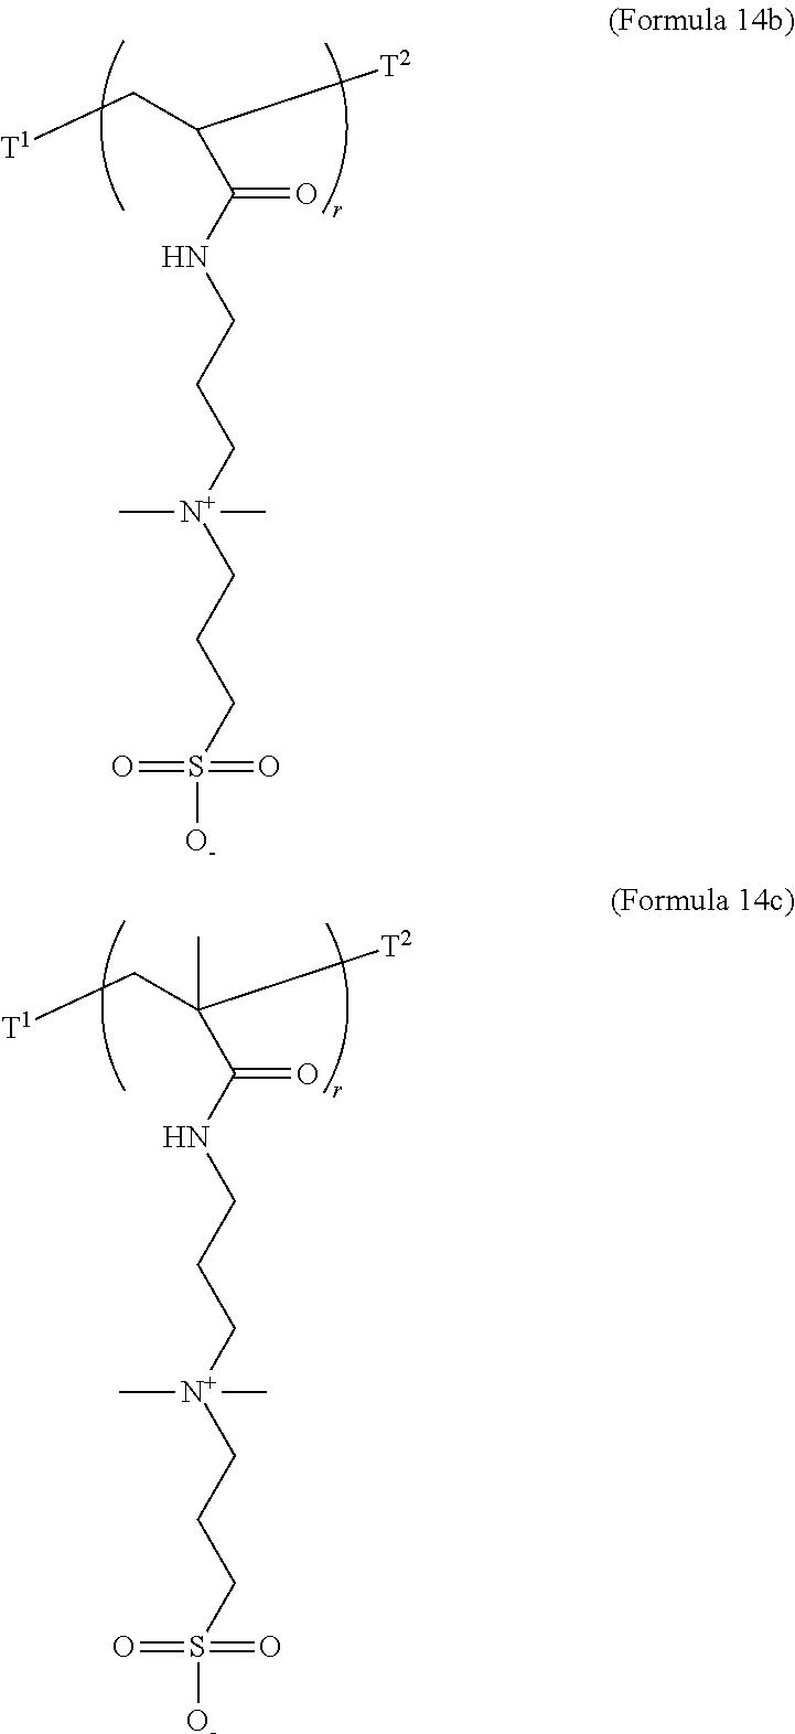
C(C(NCCC[N+](C)(C)CCCS([O-])(=O)=O)=O)(C[T1])[T2].C(C(NCCC[N+](C)(C)CCCS([O-])(=O)=O)=O)(C[T1])([T2])C
